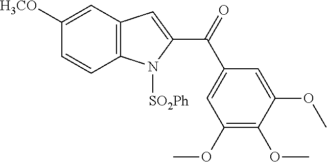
C1([H3CO])=CC2=C(C=C1)N([SO2Ph])C(C(=O)C1=CC(OC)=C(OC)C(OC)=C1)=C2
